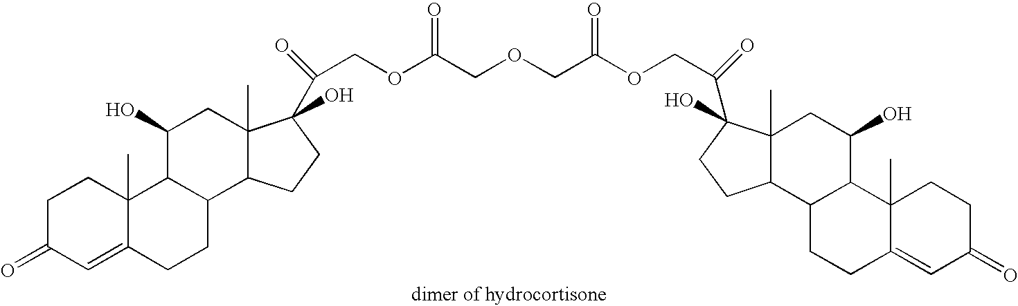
C1C(=O)C=C2C(C)(C1)C1C(CC2)C2C(C)(CC1O)C(C(COC(COCC(OCC(=O)C1(O)C3(C)C(CC1)C1C(C(O)C3)C3(C)C(=CC(=O)CC3)CC1)=O)=O)=O)(O)CC2
